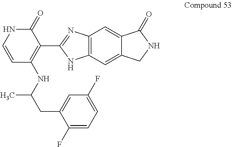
C1=CC(NC(CC2=CC(F)=CC=C2F)C)=C(C2=NC3=C(N2)C=C2C(=C3)C(=O)NC2)C(=O)N1
